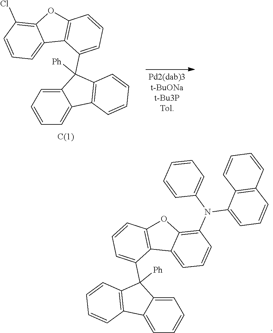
C12=CC=CC(Cl)=C1OC1=C2C(C2([Ph])C3=C(C4=CC=CC=C24)C=CC=C3)=CC=C1.C12=CC=CC(N(C3=CC=CC=C3)C3=CC=CC4=C3C=CC=C4)=C1OC1=C2C(C2([Ph])C3=C(C4=CC=CC=C24)C=CC=C3)=CC=C1
